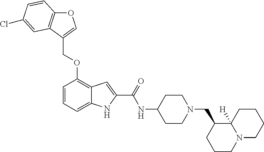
O1C2=C(C(COC3=C4C(=CC=C3)NC(C(=O)NC3CCN(CC5CCCN6C5([H])CCCC6)CC3)=C4)=C1)C=C(Cl)C=C2
